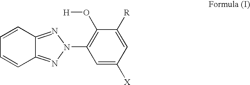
C1=CC=CC2=NN(C3=C(O[H])C([R])=CC([X])=C3)N=C12
